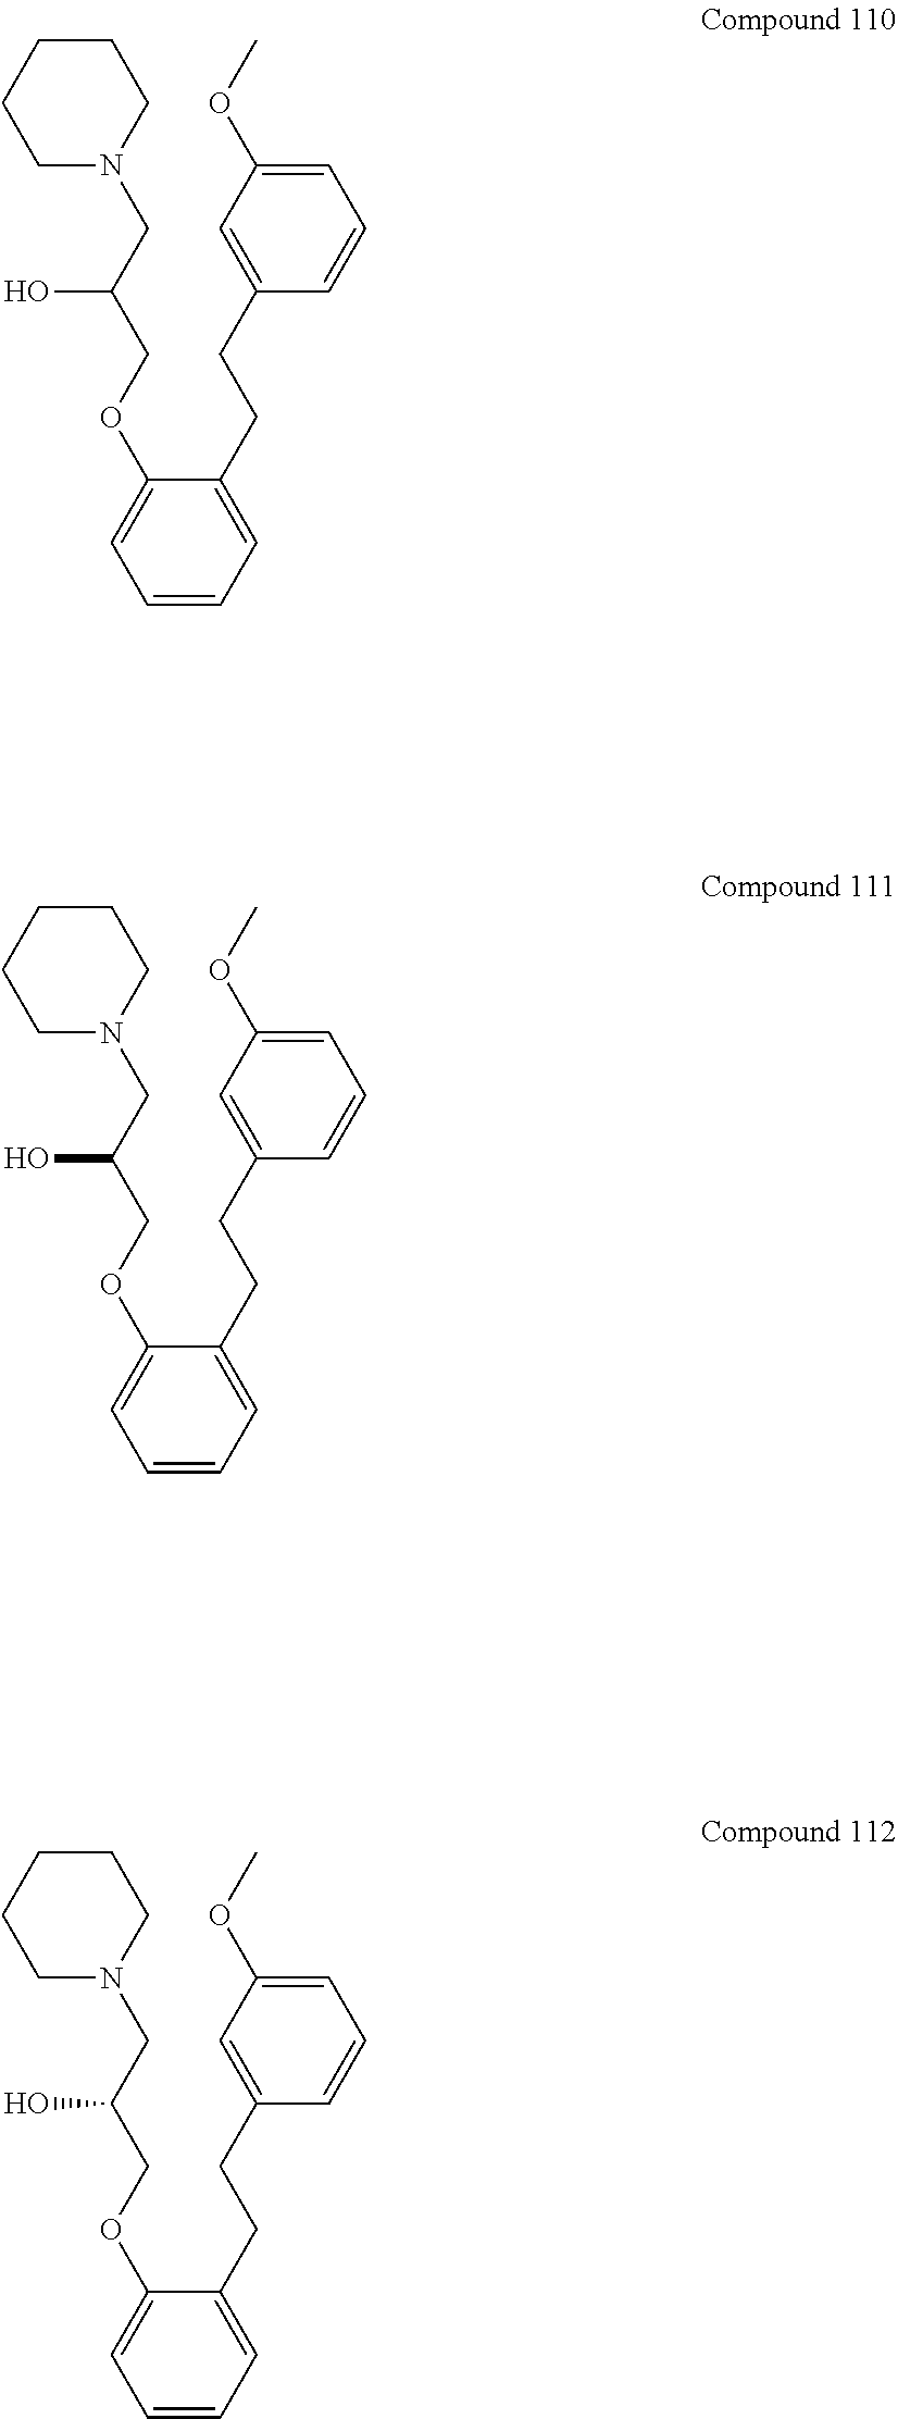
C1N(CC(COC2=CC=CC=C2CCC2=CC(OC)=CC=C2)O)CCCC1.C1N(CC(COC2=CC=CC=C2CCC2=CC(OC)=CC=C2)O)CCCC1.C1N(CC(COC2=CC=CC=C2CCC2=CC(OC)=CC=C2)O)CCCC1
